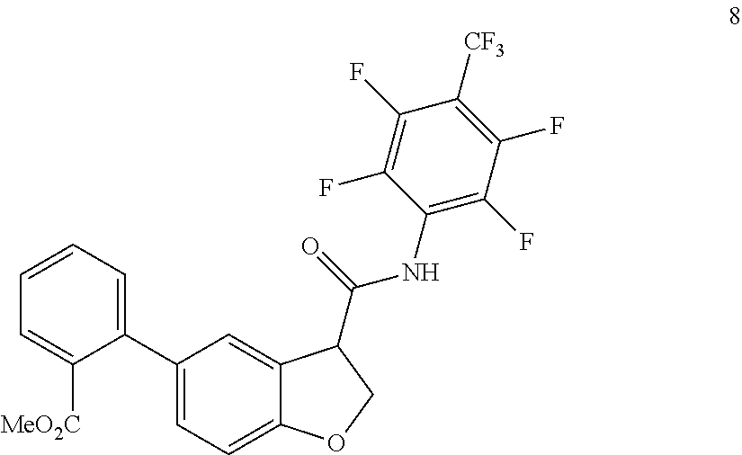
C1(C2=CC=C3C(=C2)C(C(NC2=C(F)C(F)=C([CF3])C(F)=C2F)=O)CO3)=CC=CC=C1[MeO2C]
